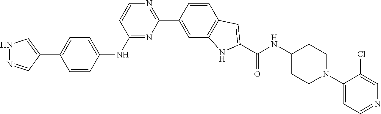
C1=CC(C2=NC=CC(NC3=CC=C(C4=CNN=C4)C=C3)=N2)=CC2=C1C=C(C(NC1CCN(C3=CC=NC=C3Cl)CC1)=O)N2
